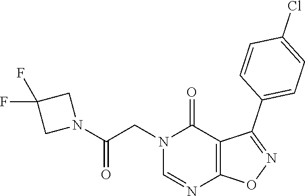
N1(CC(N2CC(F)(F)C2)=O)C=NC2=C(C(C3=CC=C(Cl)C=C3)=NO2)C1=O
